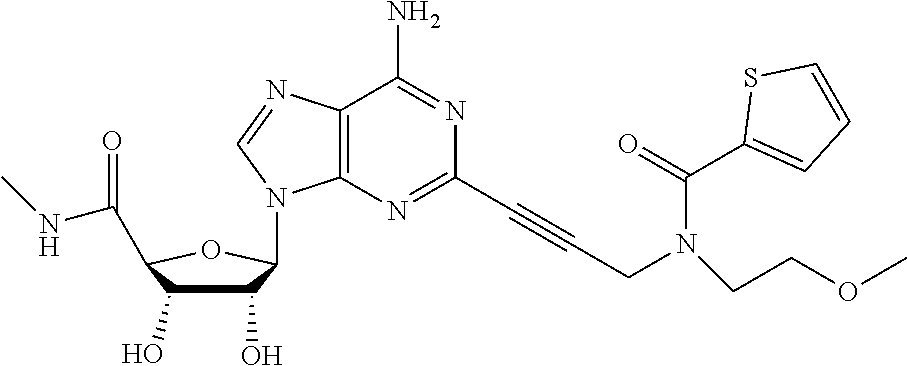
C1(O)C(O)C(C(NC)=O)OC1N1C2=C(C(N)=NC(C#CCN(C(C3=CC=CS3)=O)CCOC)=N2)N=C1
